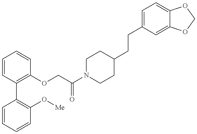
C1=CC=CC(O[Me])=C1C1=C(OCC(N2CCC(CCC3=CC=C4C(=C3)OCO4)CC2)=O)C=CC=C1
